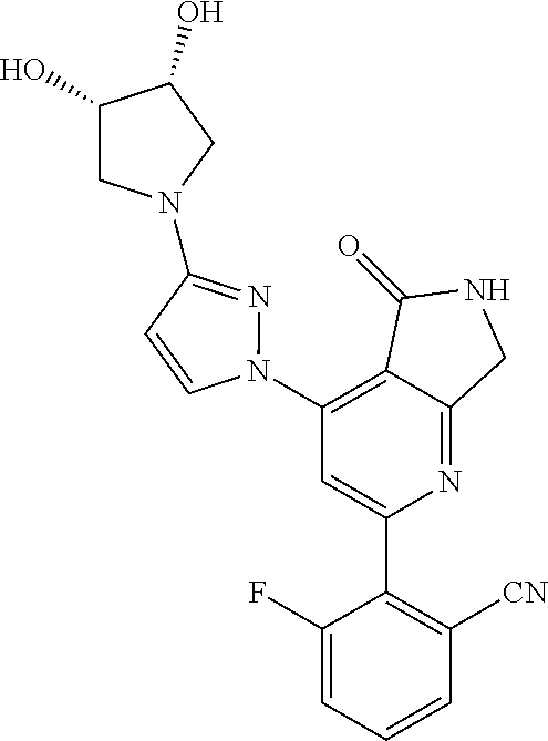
C1(N2N=C(N3CC(O)C(O)C3)C=C2)=C2C(=NC(C3=C([CN])C=CC=C3F)=C1)CNC2=O
